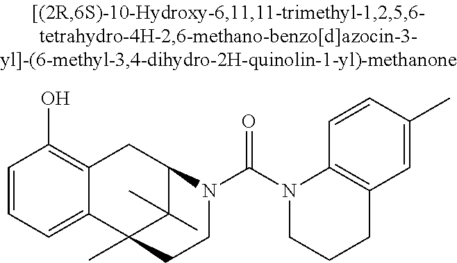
C1=CC=C2C(=C1O)CC1C(C)(C)C2(C)CCN1C(N1CCCC2=C1C=CC(C)=C2)=O
